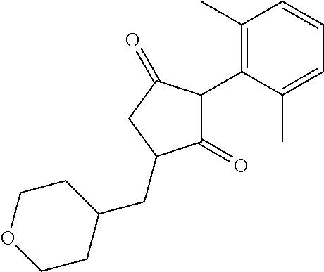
C1(=O)C(C2=C(C)C=CC=C2C)C(=O)CC1CC1CCOCC1
